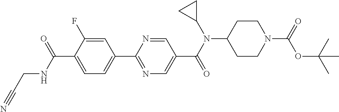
C1(C(NCC#N)=O)=CC=C(C2=NC=C(C(N(C3CC3)C3CCN(C(=O)OC(C)(C)C)CC3)=O)C=N2)C=C1F
